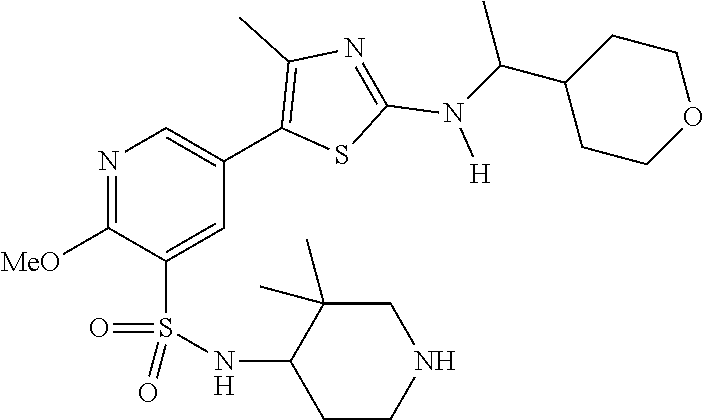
N1=C([MeO])C(S(NC2CCNCC2(C)C)(=O)=O)=CC(C2=C(C)N=C(N([H])C(C3CCOCC3)C)S2)=C1
